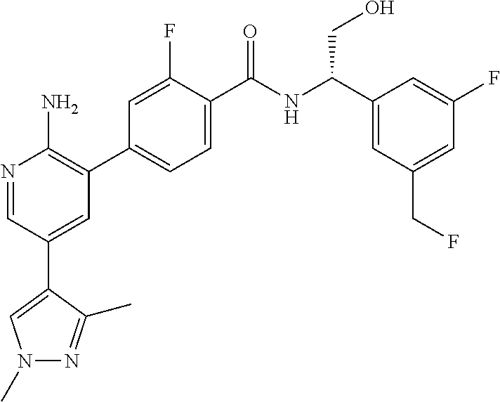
N1=CC(C2=CN(C)N=C2C)=CC(C2=CC=C(C(NC(C3=CC(CF)=CC(F)=C3)CO)=O)C(F)=C2)=C1N
